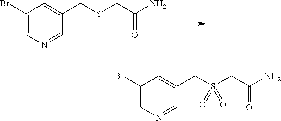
C1(Br)=CN=CC(CSCC(=O)N)=C1.C1(Br)=CN=CC(CS(CC(=O)N)(=O)=O)=C1
